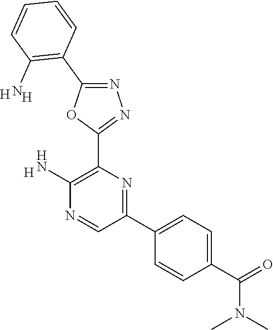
[H].C1(N)=C(C2=NN=C(C3=C(N)C=CC=C3)O2)N=C(C2=CC=C(C(=O)N(C)C)C=C2)C=N1.[H].[H]
